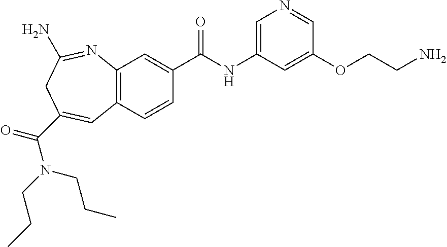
C12=C(C=CC(C(NC3=CN=CC(OCCN)=C3)=O)=C1)C=C(C(N(CCC)CCC)=O)CC(N)=N2
